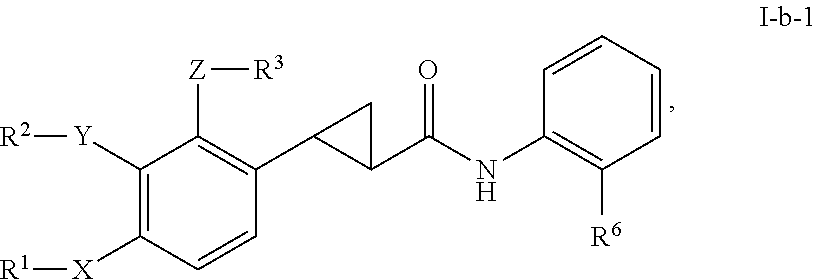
C1([Y][R2])=C([X][R1])C=CC(C2C(C(NC3=C([R6])C=CC=C3)=O)C2)=C1[Z][R3]
